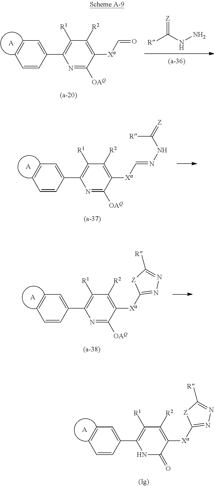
C1=CC(C2=C([R1])C([R2])=C([Xa]C3=NN=C([R])[Z]3)C(=O)N2)=CC=C1.[A].C1=CC(C2=C([R1])C([R2])=C([Xa]C=O)C([OAQ])=N2)=CC=C1.[A].[R]C(NN)=[Z].C1=CC(C2=C([R1])C([R2])=C([Xa]C=NNC(=[Z])[R])C([OAQ])=N2)=CC=C1.[A].C1=CC(C2=C([R1])C([R2])=C([Xa]C3=NN=C([R])[Z]3)C([OAQ])=N2)=CC=C1.[A]
